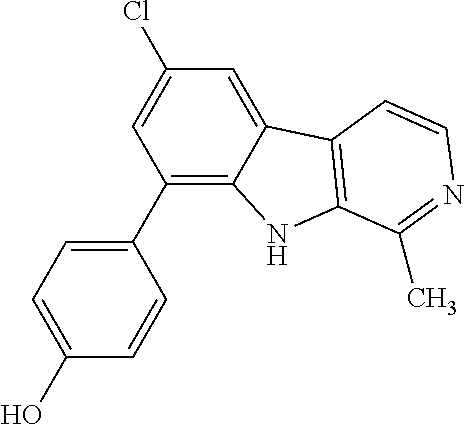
C1(C2=CC=C(O)C=C2)=C2C(=CC(Cl)=C1)C1=C(N2)C(C)=NC=C1
